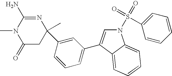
C1(=O)CC(C)(C2=CC(C3=CN(S(=O)(=O)C4=CC=CC=C4)C4=CC=CC=C34)=CC=C2)N=C(N)N1C
